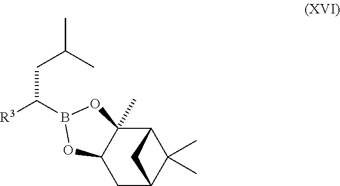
C12(C)C(CC3C(C)(C)C1C3)OB(C([R3])CC(C)C)O2
